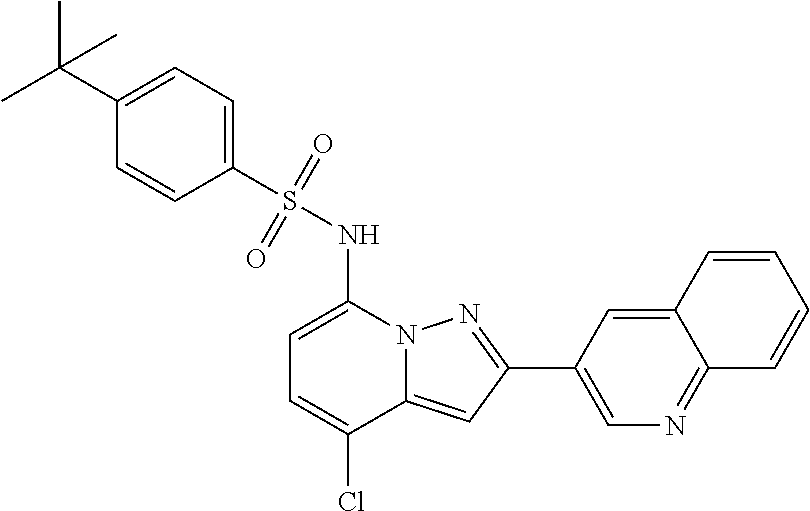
C1(C2=NN3C(=C2)C(Cl)=CC=C3NS(=O)(=O)C2=CC=C(C(C)(C)C)C=C2)=CN=C2C(=C1)C=CC=C2
